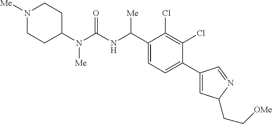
C1(N(C(NC(C2=CC=C(C3=CC(CC[OMe])N=C3)C(Cl)=C2Cl)[Me])=O)[Me])CCN([Me])CC1
